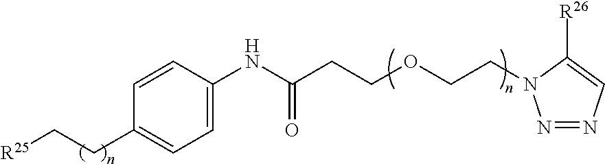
[R25]CCC1=CC=C(NC(CCOCCN2N=NC=C2[R26])=O)C=C1
